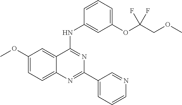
C1(OC)=CC=C2C(=C1)C(NC1=CC(OC(COC)(F)F)=CC=C1)=NC(C1=CC=CN=C1)=N2
